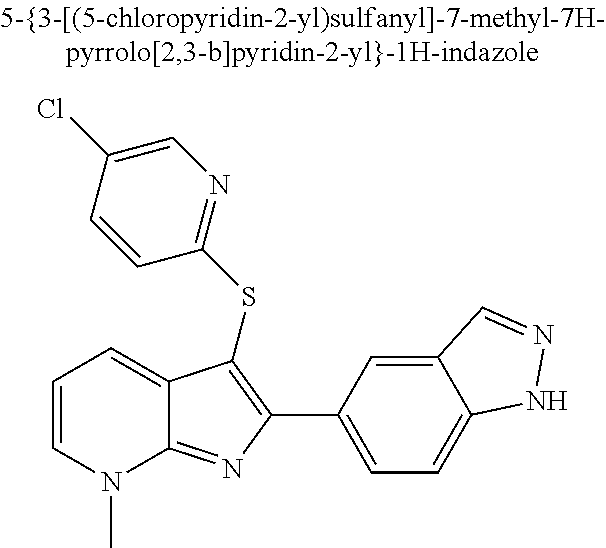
C1=C(C2=C(SC3=NC=C(Cl)C=C3)C3=CC=CN(C)C3=N2)C=C2C(=C1)NN=C2
